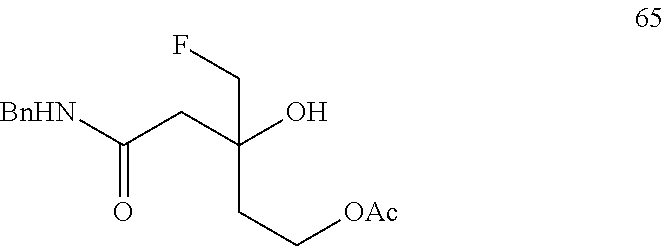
[BnHN]C(CC(O)(CC[OAc])CF)=O
